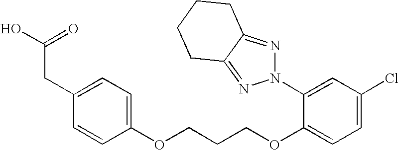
C1(CC(O)=O)=CC=C(OCCCOC2=CC=C(Cl)C=C2N2N=C3C(=N2)CCCC3)C=C1
